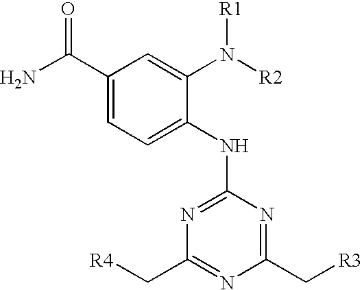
NC(C1=CC=C(NC2=NC(C[R4])=NC(C[R3])=N2)C(N([R2])[R1])=C1)=O
